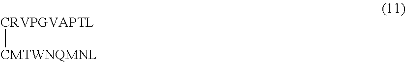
[CRVPGVAPTL][CMTWNQMNL]
